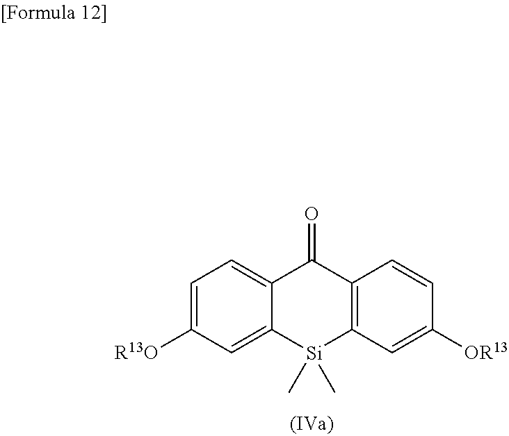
C1=C([R13O])C=C2C(=C1)C(=O)C1=C([Si]2(C)C)C=C([OR13])C=C1
